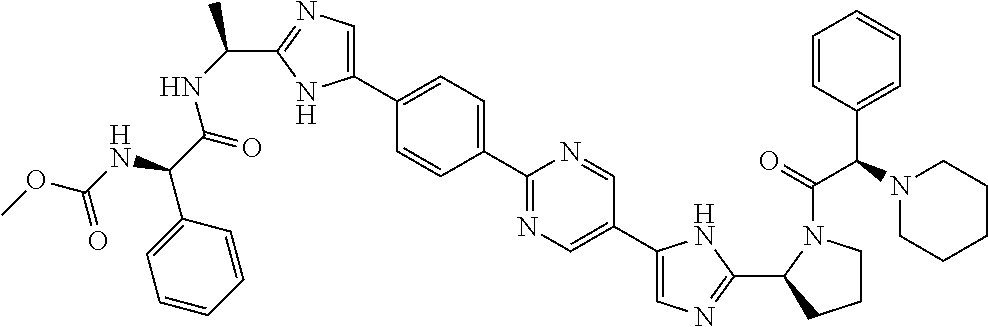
C1(C(C)NC(C(C2=CC=CC=C2)NC(OC)=O)=O)=NC=C(C2=CC=C(C3=NC=C(C4=CN=C(C5CCCN5C(C(C5=CC=CC=C5)N5CCCCC5)=O)N4)C=N3)C=C2)N1
